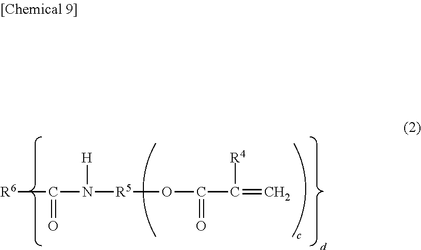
N([R5]OC(C(=C)[R4])=O)([H])C(=O)[R6]
